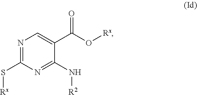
N1=C(S[Rx])N=C(N[R2])C(C(O[Rx])=O)=C1
